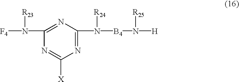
N1=C(N([R24])[B4]N([R25])[H])N=C(N([R23])[F4])N=C1[X]
